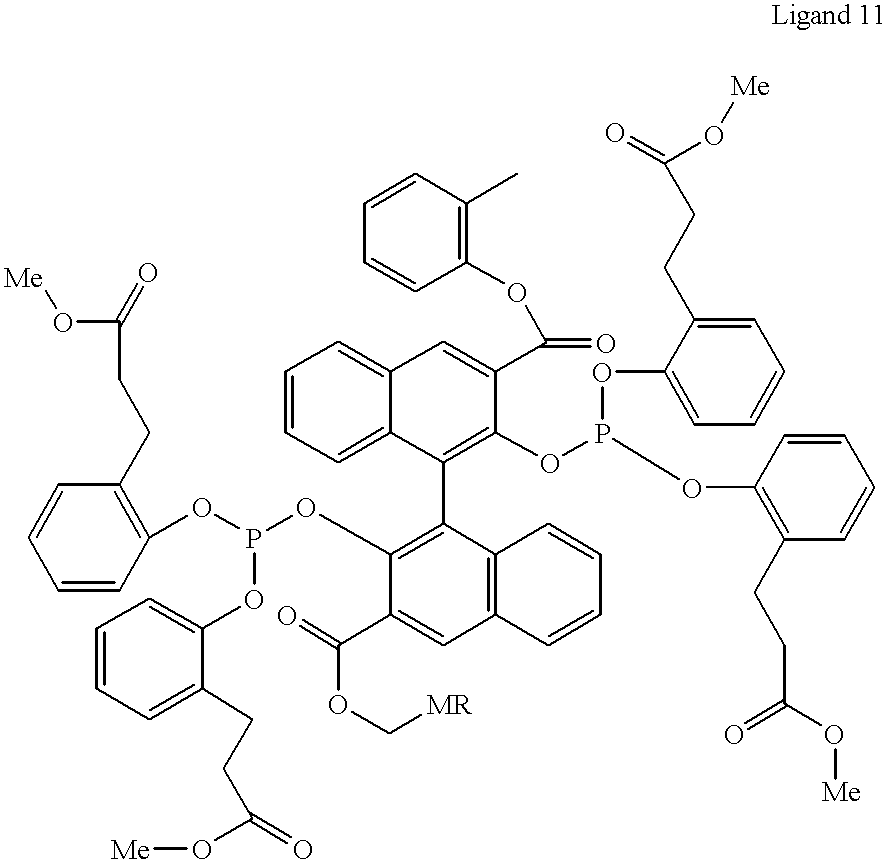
C1=CC=C(CCC(O[Me])=O)C(OP(OC2=C(C3=C(OP(OC4=C(CCC(=O)O[Me])C=CC=C4)OC4=CC=CC=C4CCC(=O)O[Me])C(C(=O)OC4=C(C)C=CC=C4)=CC4=CC=CC=C34)C3=C(C=C2C(=O)OC[MR])C=CC=C3)OC2=C(CCC(=O)O[Me])C=CC=C2)=C1
